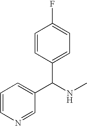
C1=CC(C(C2=CC=CN=C2)NC)=CC=C1F
